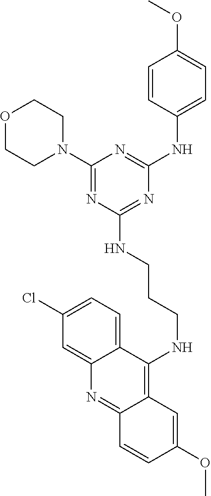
O1CCN(C2=NC(NCCCNC3=C4C(=NC5=CC(Cl)=CC=C35)C=CC(OC)=C4)=NC(NC3=CC=C(OC)C=C3)=N2)CC1
